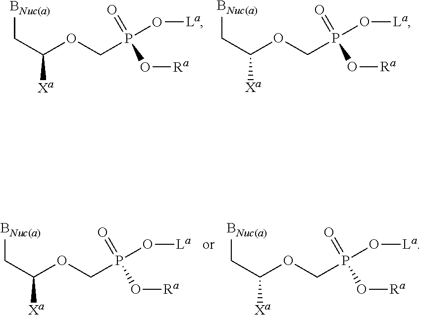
[BNuc(a)]CC([Xa])OCP(O[La])(=O)O[Ra].[BNuc(a)]CC([Xa])OCP(O[La])(=O)O[Ra].[BNuc(a)]CC([Xa])OCP(O[La])(=O)O[Ra].[BNuc(a)]CC([Xa])OCP(O[La])(=O)O[Ra]
